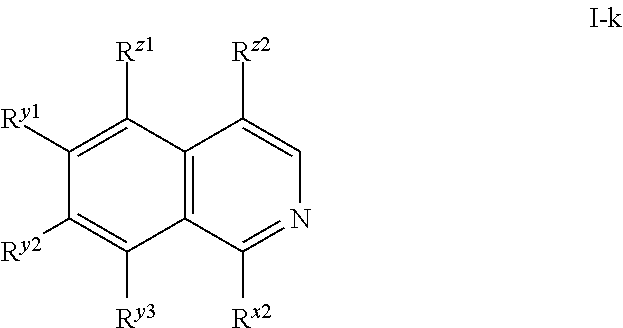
C12=C(C([Rx2])=NC=C1[Rz2])C([Ry3])=C([Ry2])C([Ry1])=C2[Rz1]
